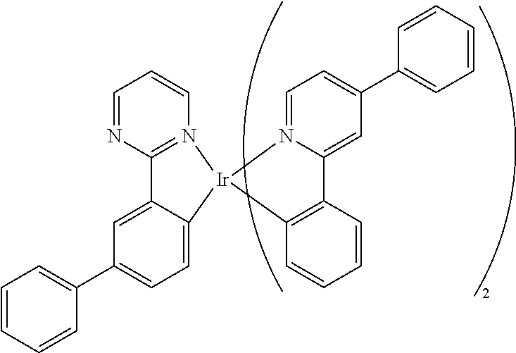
C1=CC=CC(C2=CC=C3C(=C2)C2=N(C=CC=N2)[Ir]32N3=CC=C(C4=CC=CC=C4)C=C3C3=C2C=CC=C3)=C1
